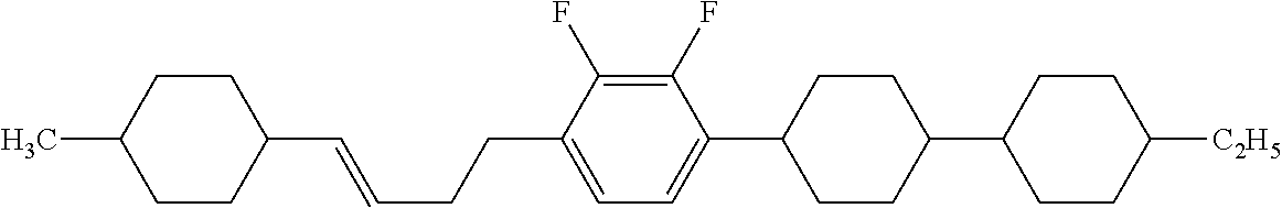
C1(C=CCCC2=CC=C(C3CCC(C4CCC([C2H5])CC4)CC3)C(F)=C2F)CCC(C)CC1
